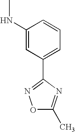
C1(NC)=CC(C2=NOC(C)=N2)=CC=C1
